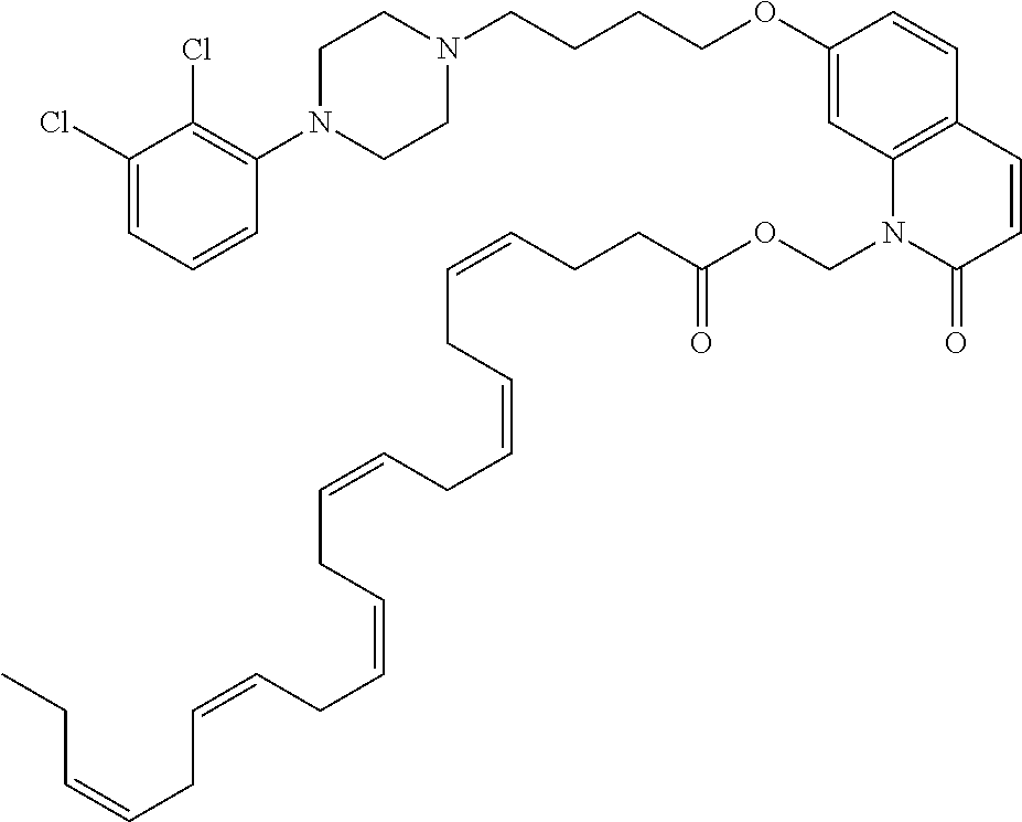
C1(Cl)=CC=CC(N2CCN(CCCCOC3=CC4=C(C=C3)C=CC(=O)N4COC(CCC=CCC=CCC=CCC=CCC=CCC=CCC)=O)CC2)=C1Cl
